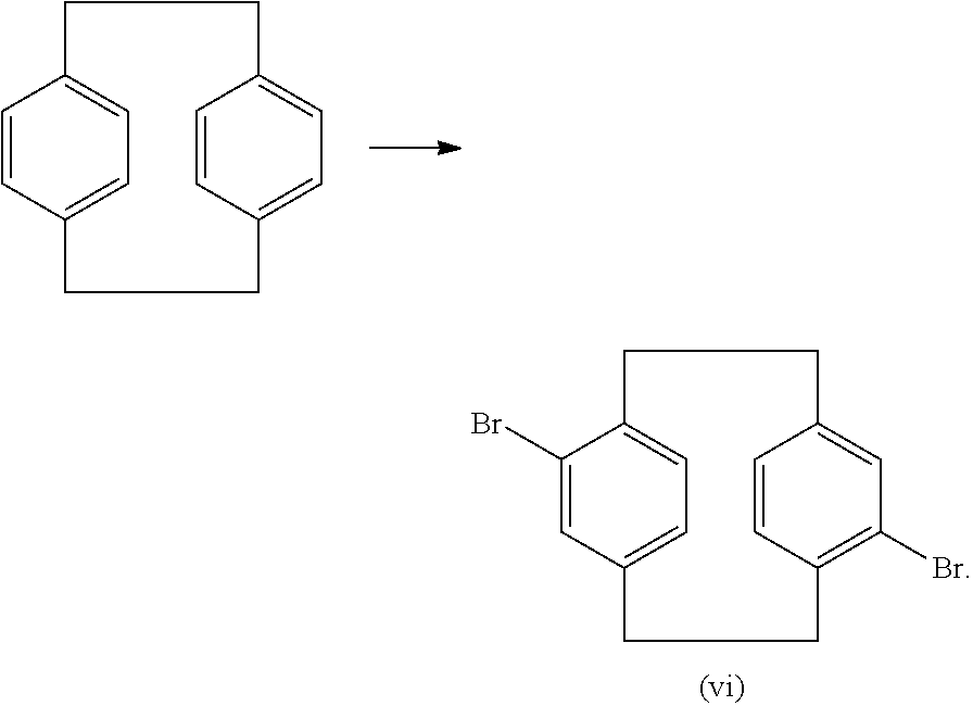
C1=CC2=CC=C1CCC1=CC=C(C=C1)CC2.C1(Br)=CC2=CC=C1CCC1=CC(Br)=C(C=C1)CC2
